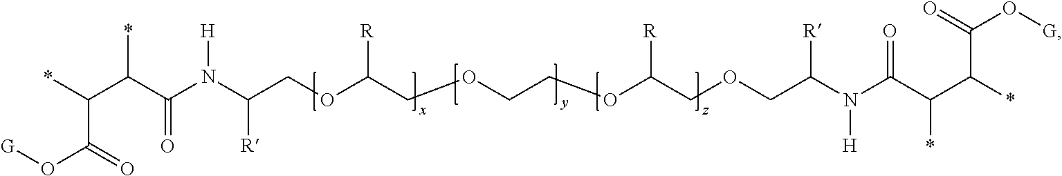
[G]OC(=O)C(C(*)C(=O)N([H])C([R])COC(COCCOC(COCC(N(C(C(C(*)C(O[G])=O)*)=O)[H])[R])[R])[R])*
